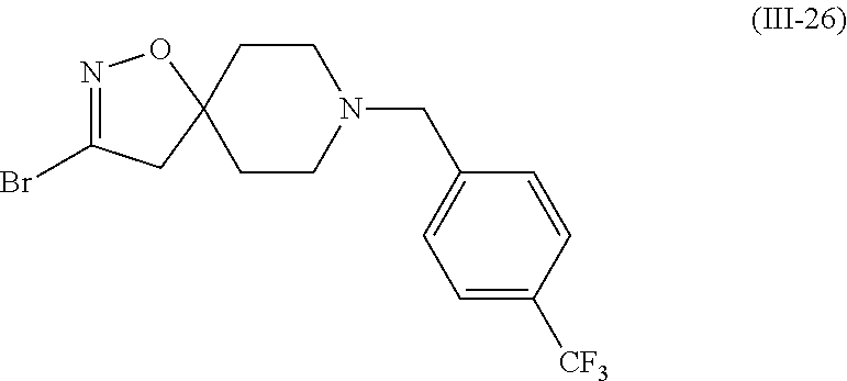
N1=C(Br)CC2(O1)CCN(CC1=CC=C([CF3])C=C1)CC2
